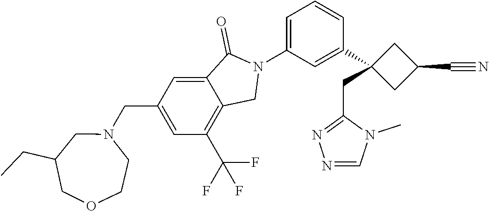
N1(C2=CC=CC(C3(CC4=NN=CN4C)CC(C#N)C3)=C2)C(=O)C2=CC(CN3CC(CC)COCC3)=CC(C(F)(F)F)=C2C1
